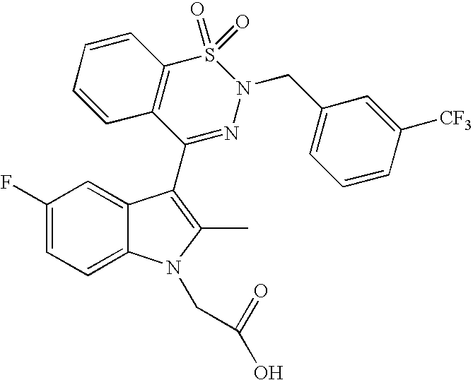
C1(F)=CC=C2C(=C1)C(C1=NN(CC3=CC=CC([CF3])=C3)S(=O)(=O)C3=C1C=CC=C3)=C(C)N2CC(=O)O
